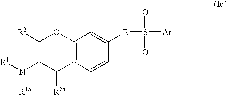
C1([R2])C(N([R1])[R1a])C([R2a])C2=C(O1)C=C([E]S([Ar])(=O)=O)C=C2
